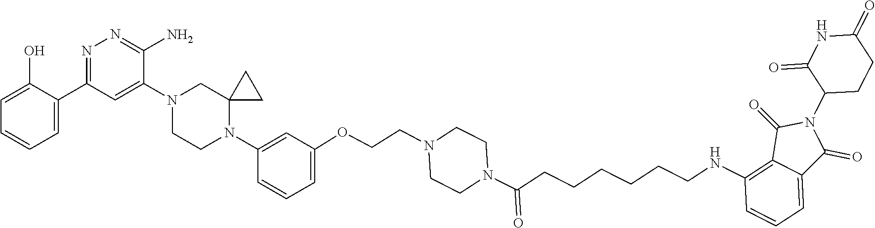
C1=C(O)C(C2=NN=C(N)C(N3CCN(C4=CC(OCCN5CCN(C(CCCCCCNC6=C7C(=CC=C6)C(=O)N(C6CCC(=O)NC6=O)C7=O)=O)CC5)=CC=C4)C4(C3)CC4)=C2)=CC=C1
